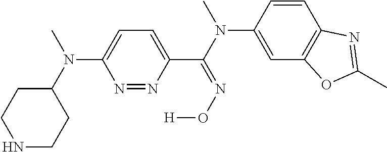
C1(N(C)C2=CC=C(C(=NO[H])N(C)C3=CC4=C(C=C3)N=C(C)O4)N=N2)CCNCC1
